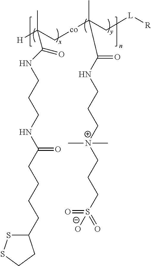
CC(C[co]C(C)(C[L][R])C(NCCC[N+](CCCS(=O)(=O)[O-])(C)C)=O)([H])C(NCCCNC(CCCCC1SSCC1)=O)=O
